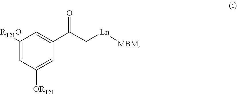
[R121O]C1=CC([OR121])=CC(C(C[Ln][MBM])=O)=C1
